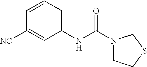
[NC]C1=CC(NC(N2CCSC2)=O)=CC=C1
